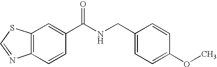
C12=C(C=C(C(NCC3=CC=C(OC)C=C3)=O)C=C1)SC=N2
